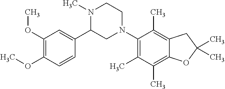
C1(OC)=C(OC)C=CC(C2CN(C3=C(C)C(C)=C4C(=C3C)CC(C)(C)O4)CCN2C)=C1
